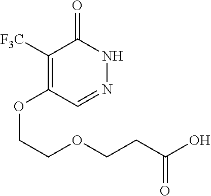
C1([F3C])=C(OCCOCCC(O)=O)C=NNC1=O
